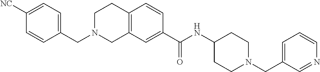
C12=C(C=C(C(NC3CCN(CC4=CC=CN=C4)CC3)=O)C=C1)CN(CC1=CC=C([NC])C=C1)CC2
